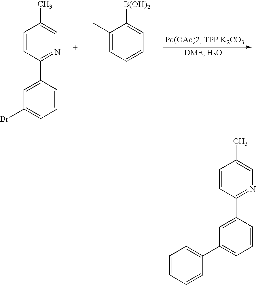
C1(C)=CC=CC=C1[B(OH)2].C1=CC(C2=CC(Br)=CC=C2)=NC=C1C.C1=CC(C2=CC(C3=C(C)C=CC=C3)=CC=C2)=NC=C1C
